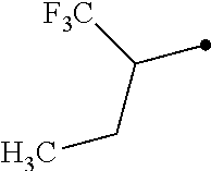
C(CC)([F3C])C
